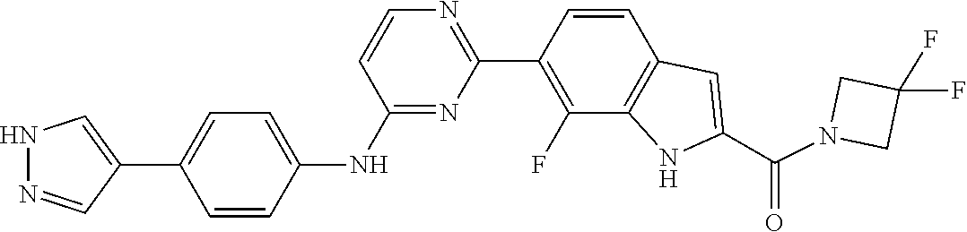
C1(F)(F)CN(C(C2=CC3=C(C(F)=C(C4=NC=CC(NC5=CC=C(C6=CNN=C6)C=C5)=N4)C=C3)N2)=O)C1
